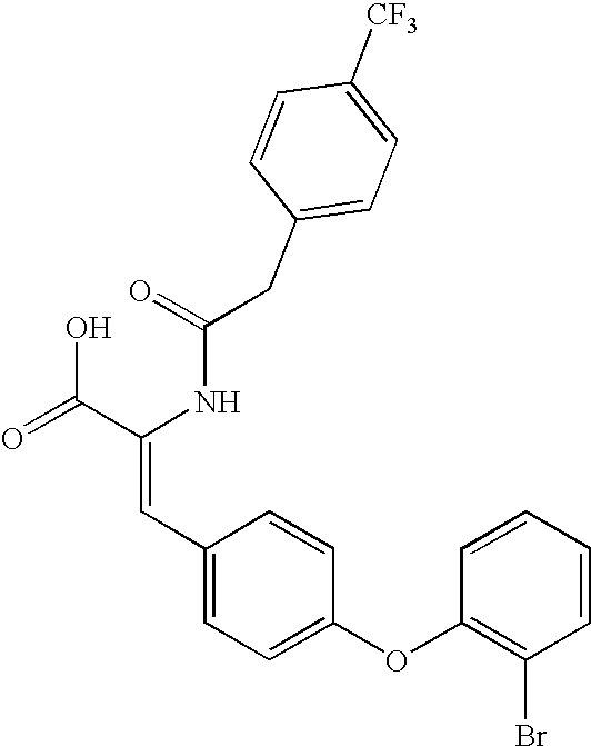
C(=O)(NC(C(=O)O)=CC1=CC=C(OC2=C(Br)C=CC=C2)C=C1)CC1=CC=C([CF3])C=C1
